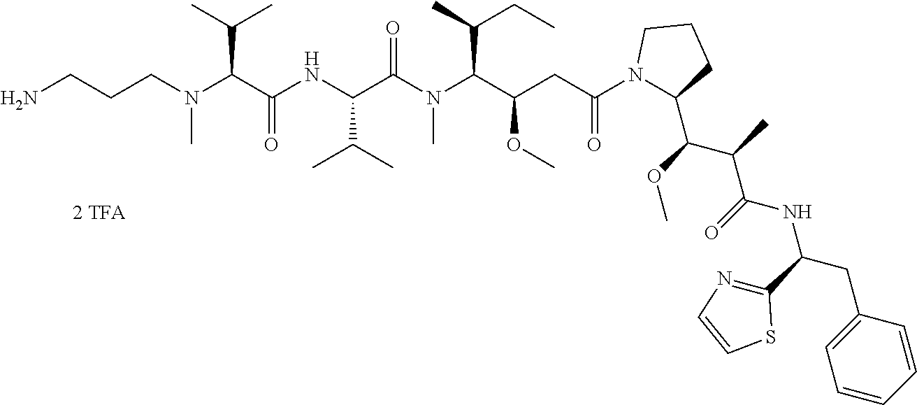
CN(CCCN)C(C(=O)NC(C(C)C)C(N(C)C(C(OC)CC(=O)N1C(C(OC)C(C(=O)NC(C2=NC=CS2)CC2=CC=CC=C2)C)CCC1)C(C)CC)=O)C(C)C
